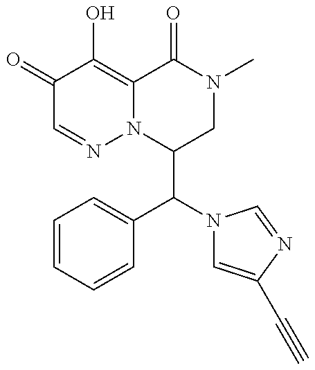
C1(=O)C=NN2C(=C1O)C(=O)N(C)CC2C(C1=CC=CC=C1)N1C=C(C#C)N=C1
